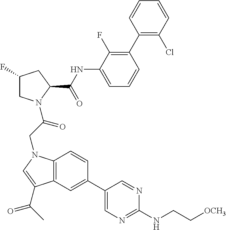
C12=C(C=C(C3=CN=C(NCC[OCH3])N=C3)C=C1)C(C(=O)C)=CN2CC(=O)N1CC(F)CC1C(=O)NC1=CC=CC(C2=C(Cl)C=CC=C2)=C1F
